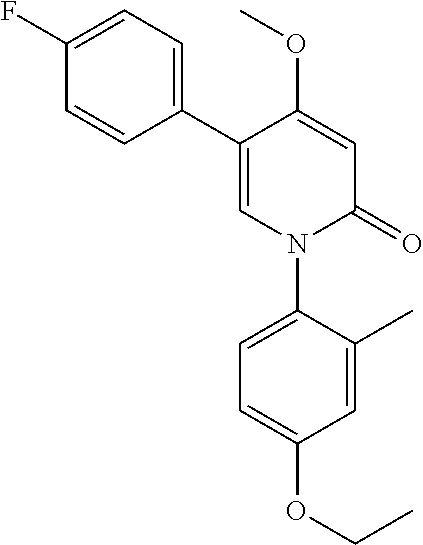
C1=C(OC)C(C2=CC=C(F)C=C2)=CN(C2=CC=C(OCC)C=C2C)C1=O
